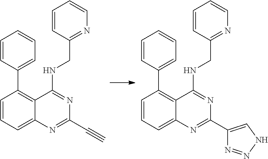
C(C1=NC2=CC=CC(C3=CC=CC=C3)=C2C(NCC2=NC=CC=C2)=N1)#C.C1(C2=NC3=CC=CC(C4=CC=CC=C4)=C3C(NCC3=NC=CC=C3)=N2)=CNN=N1
